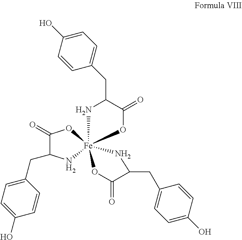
C1(CC2C(=O)O[Fe]34(N2)(NC(CC2=CC=C(O)C=C2)C(=O)O3)OC(=O)C(CC2=CC=C(O)C=C2)N4)=CC=C(O)C=C1
